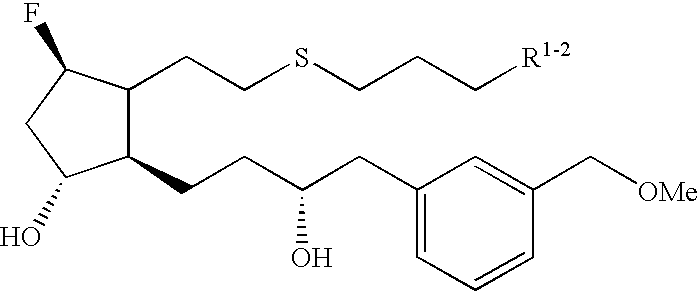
C1(CCC(CC2=CC=CC(C[OMe])=C2)O)C(CCSCCC[R1-2])C(F)CC1O
